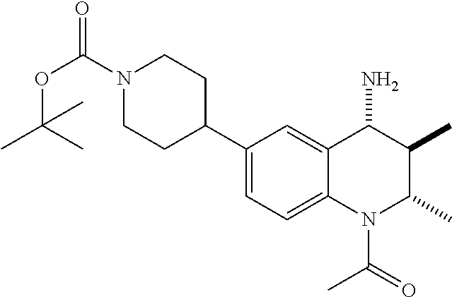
C1(C2CCN(C(OC(C)(C)C)=O)CC2)=CC=C2C(=C1)C(N)C(C)C(C)N2C(C)=O
